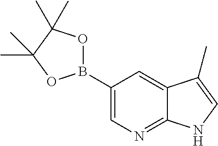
C1(B2OC(C)(C)C(C)(C)O2)=CN=C2C(=C1)C(C)=CN2
